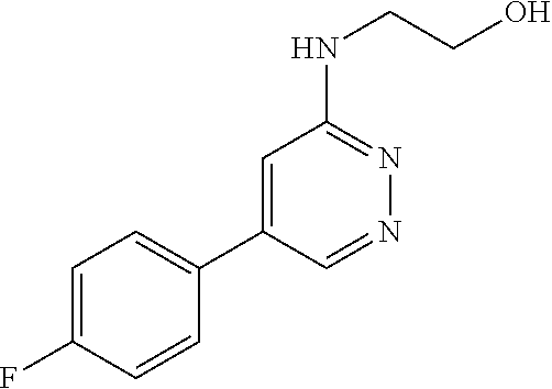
C1=C(C2=CC=C(F)C=C2)C=NN=C1NCCO
